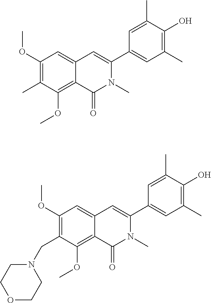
C1(OC)=C(C)C(OC)=C2C(=C1)C=C(C1=CC(C)=C(O)C(C)=C1)N(C)C2=O.C1(OC)=C(CN2CCOCC2)C(OC)=C2C(=C1)C=C(C1=CC(C)=C(O)C(C)=C1)N(C)C2=O
